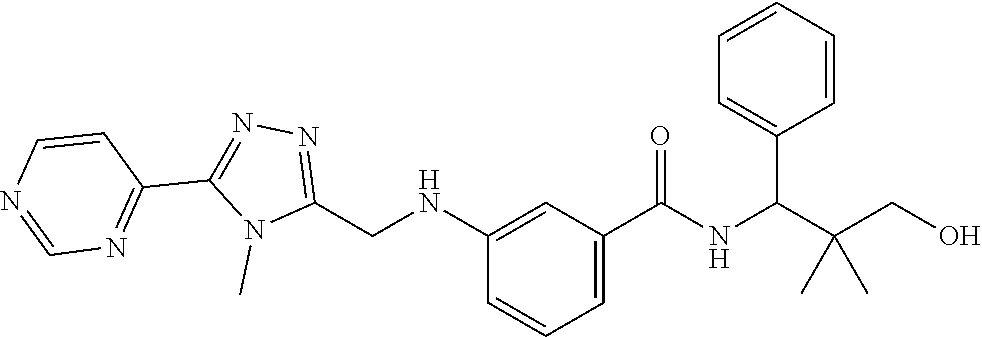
C(C(CO)(C)C)(NC(C1=CC=CC(NCC2=NN=C(C3=NC=NC=C3)N2C)=C1)=O)C1=CC=CC=C1
